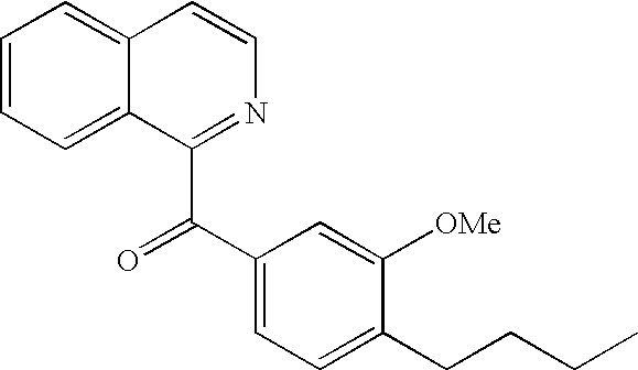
C1=CC=C2C(=C1)C=CN=C2C(C1=CC=C(CCCC)C([OMe])=C1)=O
